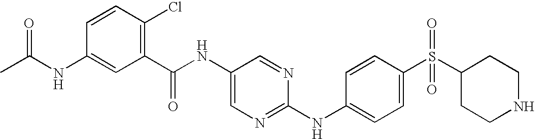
C1(NC(C)=O)=CC(C(NC2=CN=C(NC3=CC=C(S(C4CCNCC4)(=O)=O)C=C3)N=C2)=O)=C(Cl)C=C1
